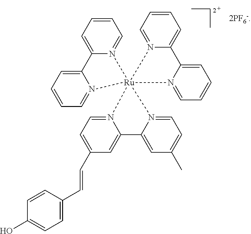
C1=CC=C2N(=C1)[Ru]13(N4=CC=CC=C24)(N2=CC=C(C=CC4=CC=C(O)C=C4)C=C2C2=CC(C)=CC=N21)N1=CC=CC=C1C1=CC=CC=N13
